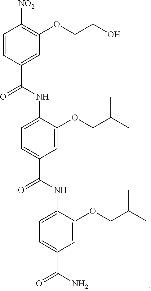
C1=CC(C(=O)NC2=CC=C(C(=O)NC3=CC=C(C(=O)N)C=C3OCC(C)C)C=C2OCC(C)C)=CC(OCCO)=C1[NO2]
